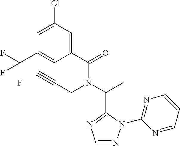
C1(C(=O)N(C(C)C2=NC=NN2C2=NC=CC=N2)CC#C)=CC(Cl)=CC(C(F)(F)F)=C1
